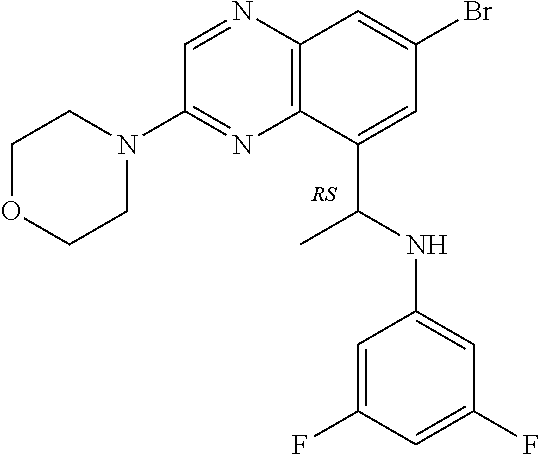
C12=C(N=CC(N3CCOCC3)=N1)C=C(Br)C=C2C(C)NC1=CC(F)=CC(F)=C1
